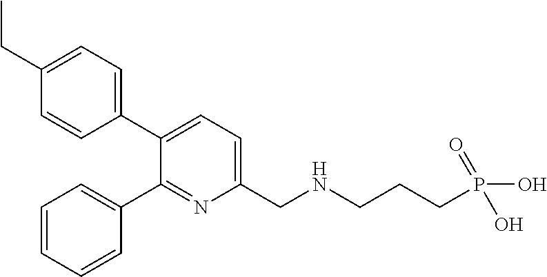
C1=C(CC)C=CC(C2=CC=C(CNCCCP(=O)(O)O)N=C2C2=CC=CC=C2)=C1
